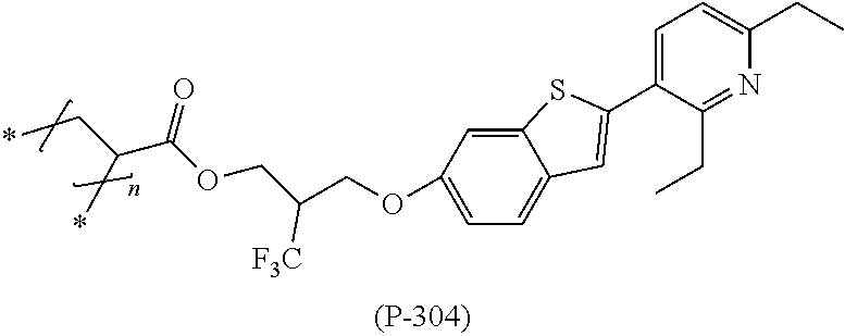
C1=C(OCC(COC(C(C*)*)=O)[F3C])C=C2C(=C1)C=C(C1=CC=C(CC)N=C1CC)S2
